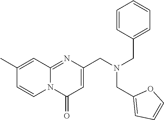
C1(C)=CC2=NC(CN(CC3=CC=CO3)CC3=CC=CC=C3)=CC(=O)N2C=C1
